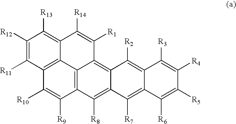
C12=C3C4=C(C([R9])=C1[R10])C([R8])=C1C(=C4C([R1])=C([R14])C3=C([R13])C([R12])=C2[R11])C([R2])=C2C(=C1[R7])C([R6])=C([R5])C([R4])=C2[R3]
